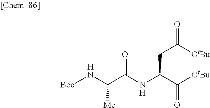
[Boc]NC(C(NC(C([OtBu])=O)CC(=O)[OtBu])=O)[Me].[H].[H]
